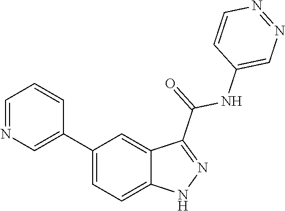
C1(C2=CN=CC=C2)=CC=C2C(=C1)C(C(=O)NC1=CN=NC=C1)=NN2
